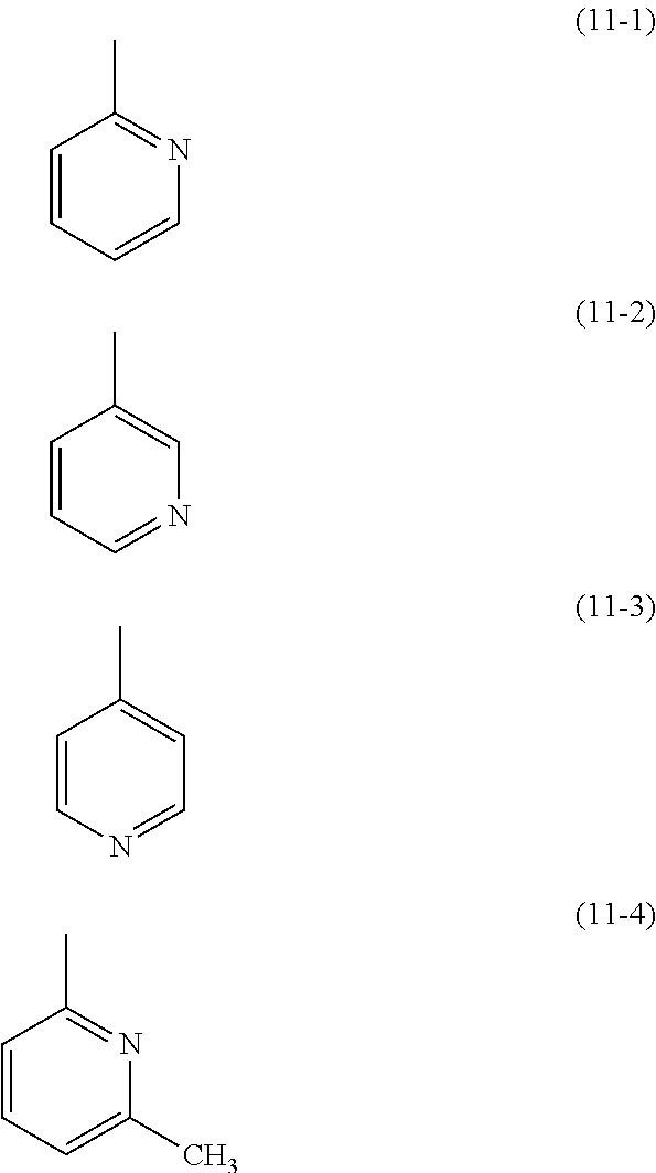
C1=CC=CN=C1C.C1=CC=NC=C1C.C1=CN=CC=C1C.C1=CC=C(C)N=C1C
